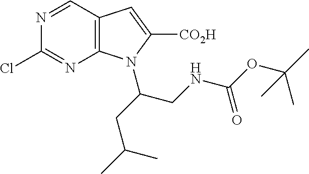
N1=CC2=C(N=C1Cl)N(C(CC(C)C)CNC(OC(C)(C)C)=O)C([CO2H])=C2
